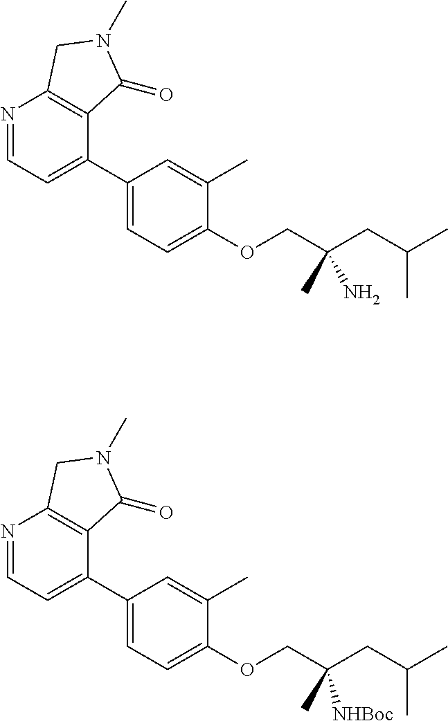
N1=CC=C(C2=CC=C(OCC(CC(C)C)(C)[NHBoc])C(C)=C2)C2=C1CN(C)C2=O.N1=CC=C(C2=CC=C(OCC(CC(C)C)(C)N)C(C)=C2)C2=C1CN(C)C2=O
